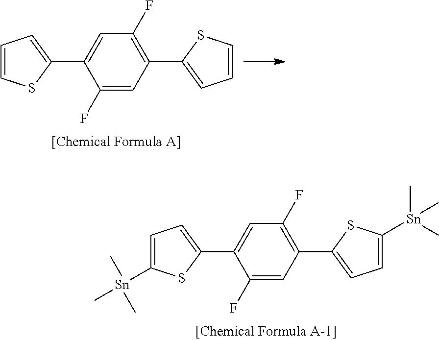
C1(F)=CC(C2=CC=CS2)=C(F)C=C1C1=CC=CS1.C1(F)=CC(C2=CC=C([Sn](C)(C)C)S2)=C(F)C=C1C1=CC=C([Sn](C)(C)C)S1
